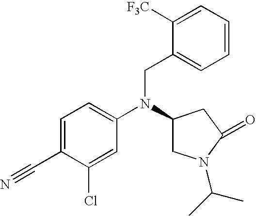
C1=C(C#N)C(Cl)=CC(N(C2CN(C(C)C)C(=O)C2)CC2=CC=CC=C2[F3C])=C1
